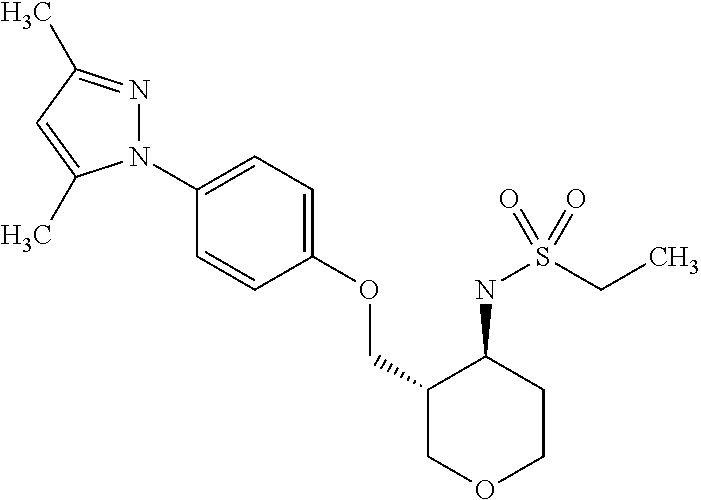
N1(C2=CC=C(OCC3COCCC3NS(CC)(=O)=O)C=C2)N=C(C)C=C1C
